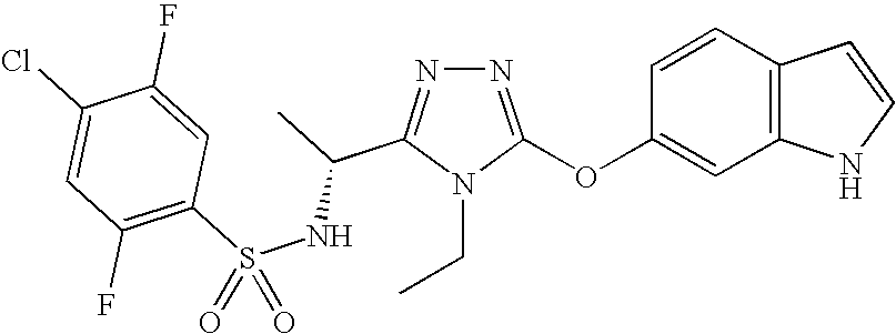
N1=C(OC2=CC3=C(C=C2)C=CN3)N(CC)C(C(C)NS(C2=C(F)C=C(Cl)C(F)=C2)(=O)=O)=N1
